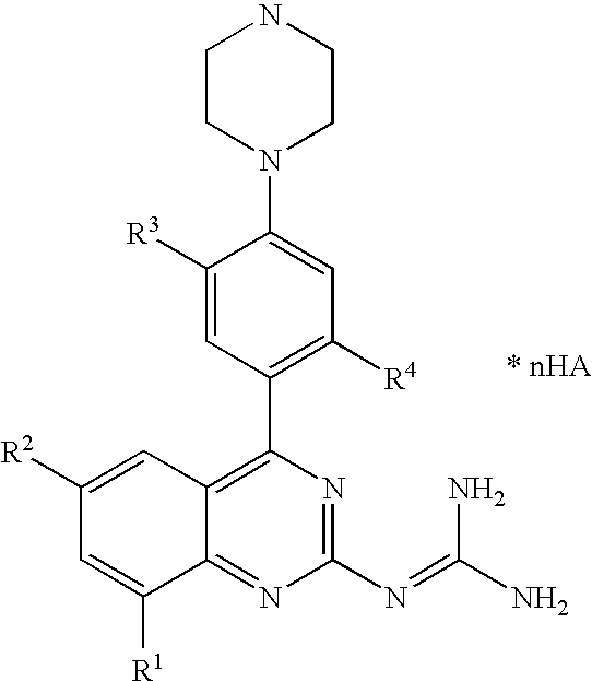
C1([R3])=CC(C2=C3C(=NC(N=C(N)N)=N2)C([R1])=CC([R2])=C3)=C([R4])C=C1N1CCNCC1
